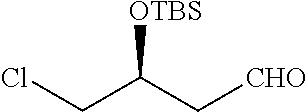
ClCC(C[CHO])[OTBS]
